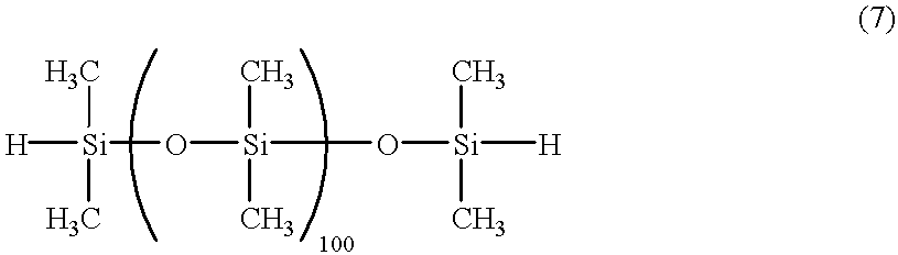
C[Si]([H])(C)O[Si](C)(C)O[Si](C)(C)[H]
